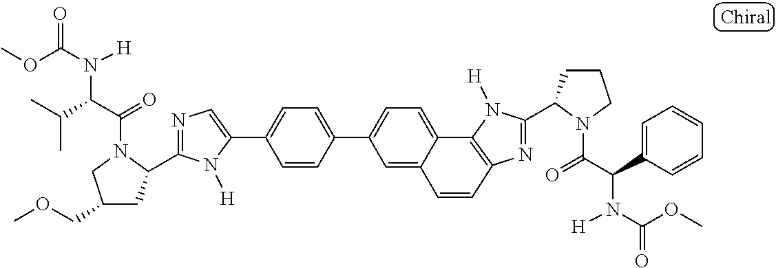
C1(C2=CC=C(C3=CC=C4C5=C(N=C(C6CCCN6C(=O)C(C6=CC=CC=C6)N([H])C(OC)=O)N5[H])C=CC4=C3)C=C2)=CN=C(C2CC(COC)CN2C(=O)C(C(C)C)N([H])C(OC)=O)N1[H]
